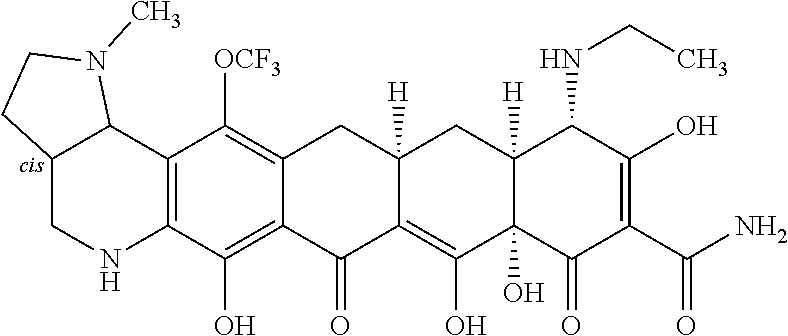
C12=C(C(O)=C3C(=C1[OCF3])CC1([H])CC4([H])C(NCC)C(O)=C(C(=O)N)C(=O)C4(O)C(O)=C1C3=O)NCC1C2N(C)CC1
